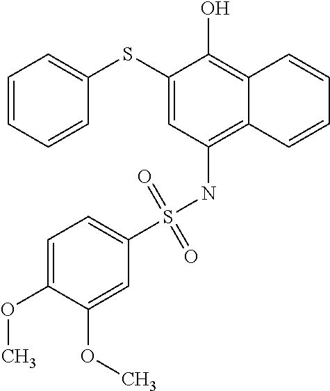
C1=CC=CC(SC2=CC(NS(C3=CC=C(OC)C(OC)=C3)(=O)=O)=C3C(=C2O)C=CC=C3)=C1
